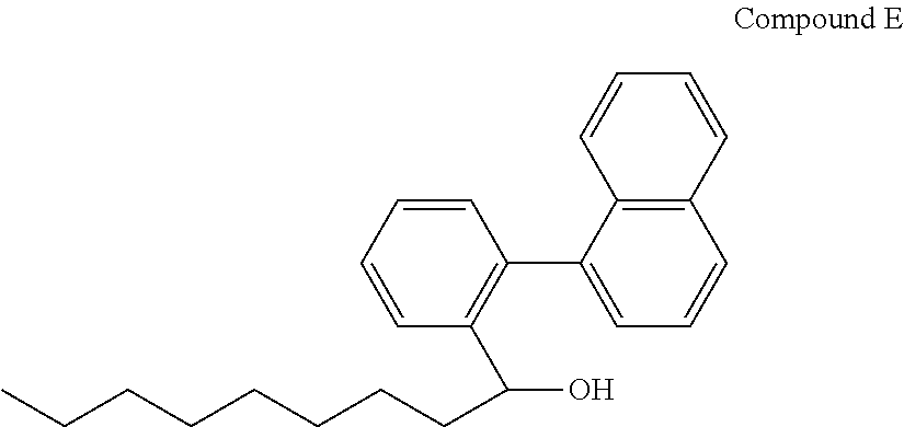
C12=C(C(C3=C(C(O)CCCCCCCC)C=CC=C3)=CC=C1)C=CC=C2
